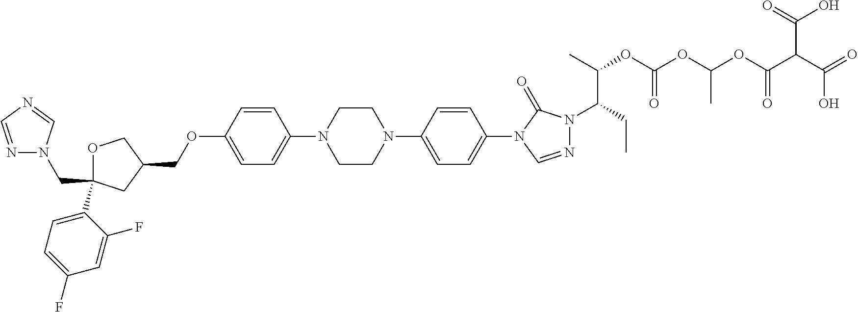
C1OC(C2=CC=C(F)C=C2F)(CN2N=CN=C2)CC1COC1=CC=C(N2CCN(C3=CC=C(N4C=NN(C(CC)C(C)OC(OC(OC(=O)C(C(=O)O)C(=O)O)C)=O)C4=O)C=C3)CC2)C=C1
